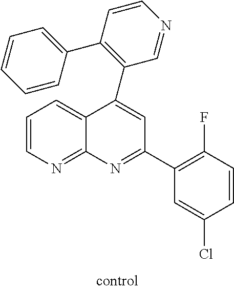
C1(C2=C(C3=CC=CC=C3)C=CN=C2)=CC(C2=C(F)C=CC(Cl)=C2)=NC2=NC=CC=C12
